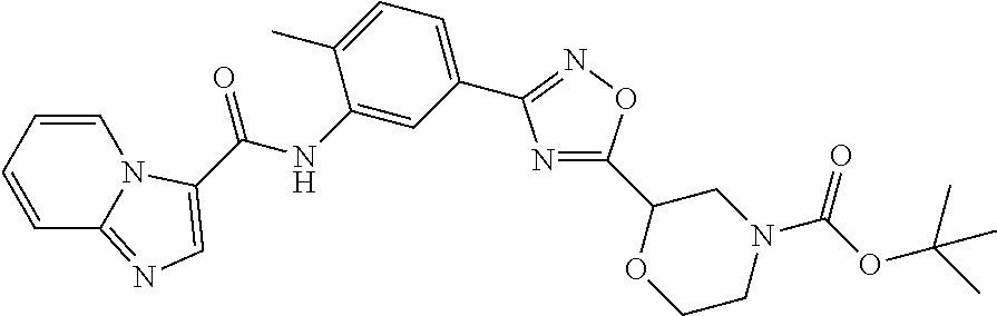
N1=C(C2OCCN(C(=O)OC(C)(C)C)C2)ON=C1C1=CC=C(C)C(NC(=O)C2=CN=C3C=CC=CN32)=C1
